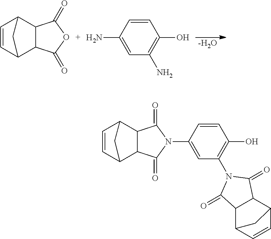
C1=CC2C3C(C1C2)C(=O)OC3=O.C1=CC(N)=CC(N)=C1O.[-H2O].C1=CC2C3C(C1C2)C(=O)N(C1=CC(N2C(=O)C4C(C5C=CC4C5)C2=O)=C(O)C=C1)C3=O
